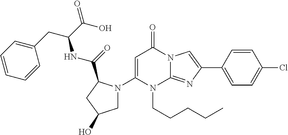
C1(N2CC(O)CC2C(=O)NC(CC2=CC=CC=C2)C(O)=O)=CC(=O)N2C(=NC(C3=CC=C(Cl)C=C3)=C2)N1CCCCC
